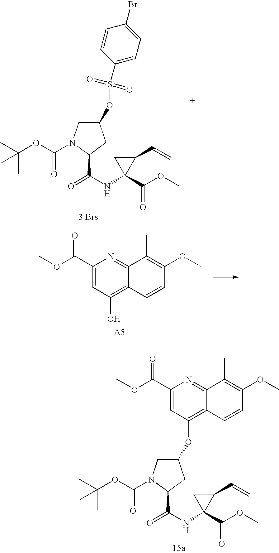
O(C(=O)N1CC(OS(C2=CC=C(Br)C=C2)(=O)=O)CC1C(NC1(C(OC)=O)C(C=C)C1)=O)C(C)(C)C.C1(C(OC)=O)=CC(O)=C2C(=N1)C(C)=C(OC)C=C2.[A5].O(C(=O)N1CC(OC2=C3C(=NC(C(OC)=O)=C2)C(C)=C(OC)C=C3)CC1C(NC1(C(OC)=O)C(C=C)C1)=O)C(C)(C)C
